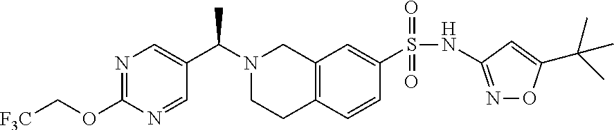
N1=C(OC[F3C])N=CC(C(N2CCC3=C(C2)C=C(S(NC2=NOC(C(C)(C)C)=C2)(=O)=O)C=C3)C)=C1
